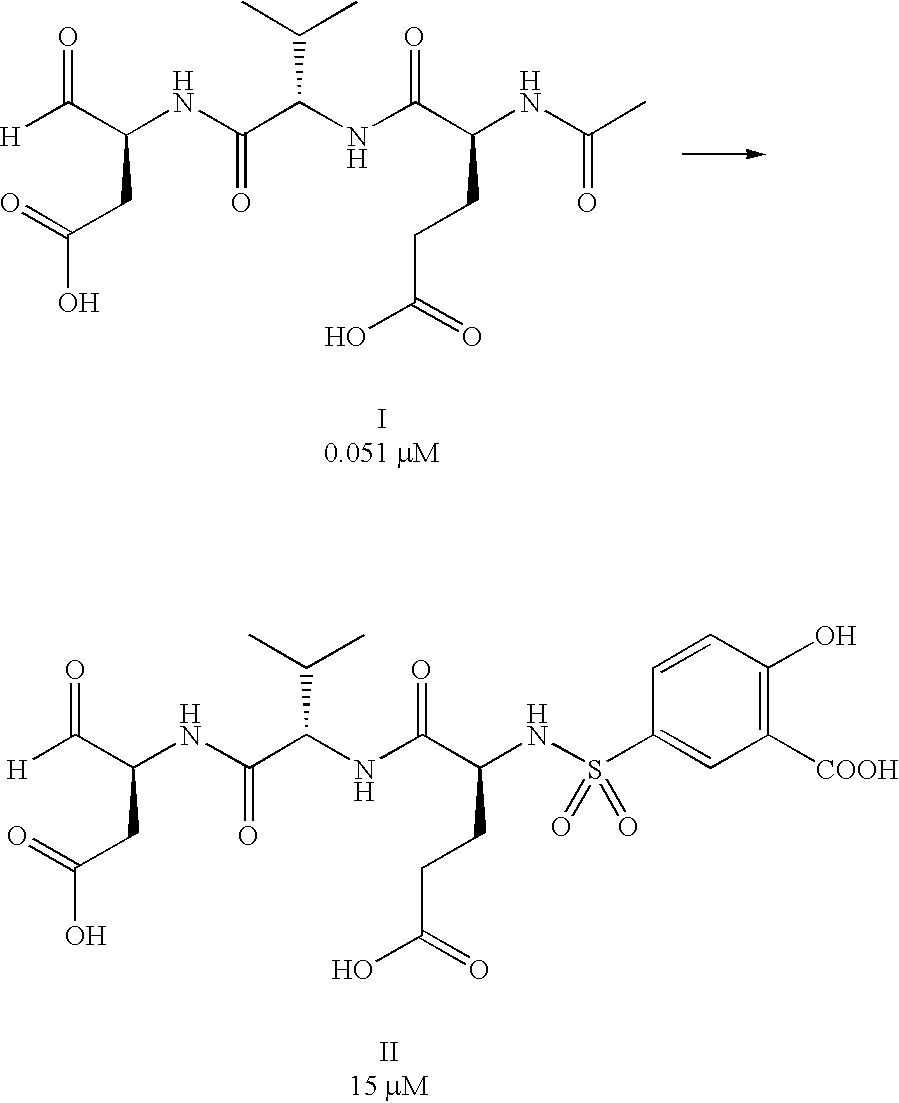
[H]C(C(NC(C(NC(C(NC(C)=O)CCC(O)=O)=O)C(C)C)=O)CC(O)=O)=O.[I0.051 mM].[H]C(C(NC(C(NC(C(NS(C1=CC([COOH])=C(O)C=C1)(=O)=O)CCC(O)=O)=O)C(C)C)=O)CC(O)=O)=O.[II15 mM]
